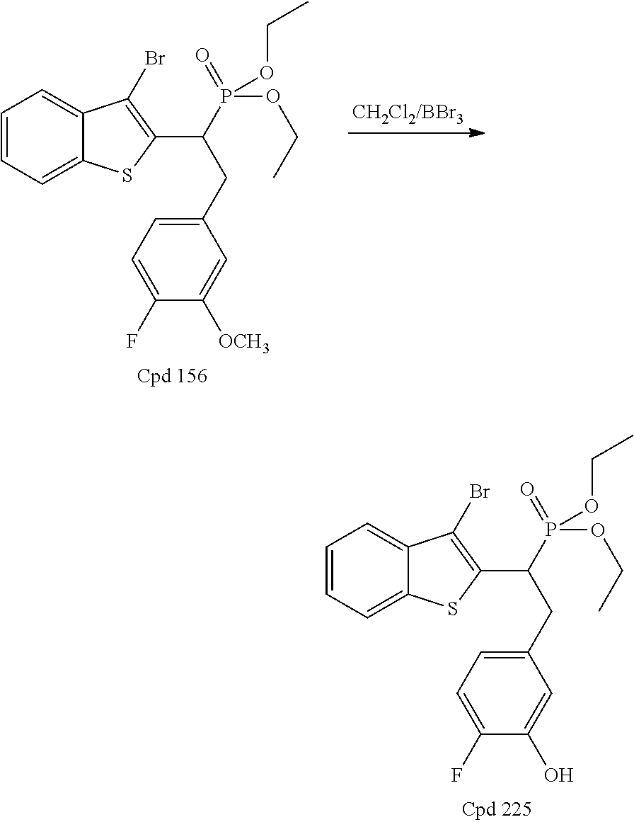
C1=CC=C2C(=C1)C(Br)=C(C(P(OCC)(=O)OCC)CC1=CC=C(F)C(O)=C1)S2.C1=CC=C2C(=C1)C(Br)=C(C(P(OCC)(=O)OCC)CC1=CC=C(F)C([OCH3])=C1)S2
